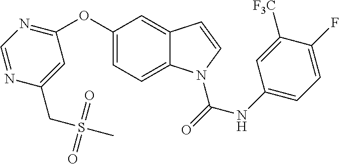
C1(OC2=NC=NC(CS(=O)(=O)C)=C2)=CC=C2C(=C1)C=CN2C(=O)NC1=CC=C(F)C([F3C])=C1
